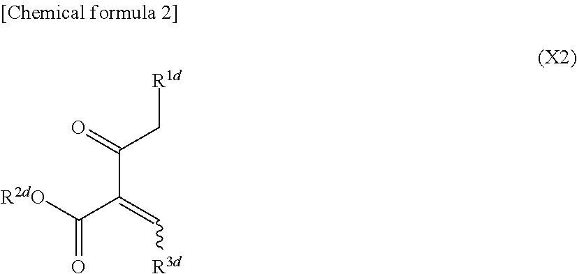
O=C(C[R1d])C(C(=O)[R2dO])=C[R3d]
